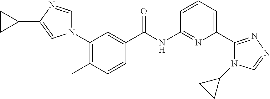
N1(C2=C(C)C=CC(C(NC3=NC(C4=NN=CN4C4CC4)=CC=C3)=O)=C2)C=NC(C2CC2)=C1
